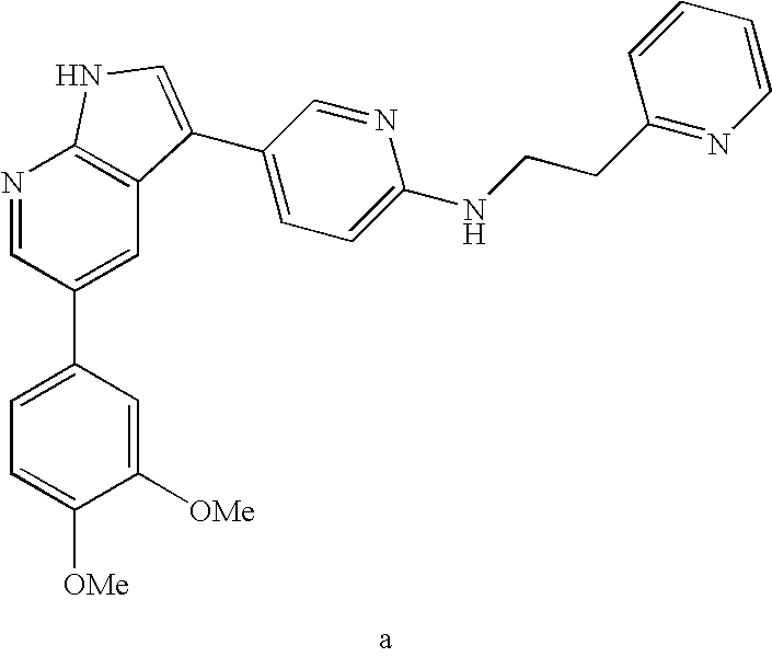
C1([OMe])=CC(C2=CC3=C(N=C2)NC=C3C2=CC=C(NCCC3=NC=CC=C3)N=C2)=CC=C1[OMe]
